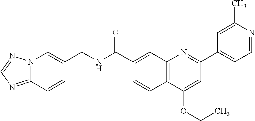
C1(C(NCC2=CN3C(=NC=N3)C=C2)=O)=CC2=C(C=C1)C(OCC)=CC(C1=CC=NC(C)=C1)=N2
